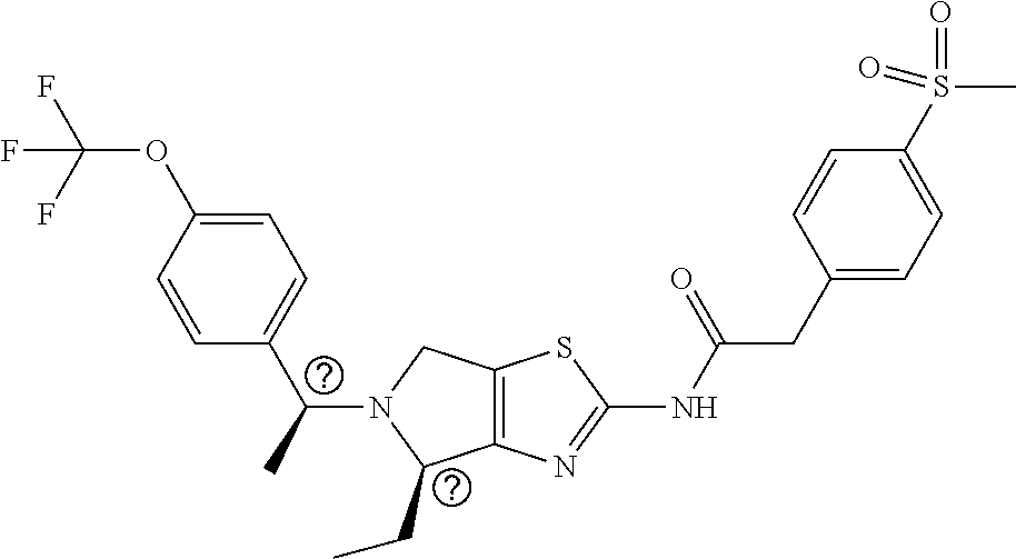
C12=C(N=C(NC(CC3=CC=C(S(C)(=O)=O)C=C3)=O)S1)C(CC)N(C(C1=CC=C(OC(F)(F)F)C=C1)C)C2
